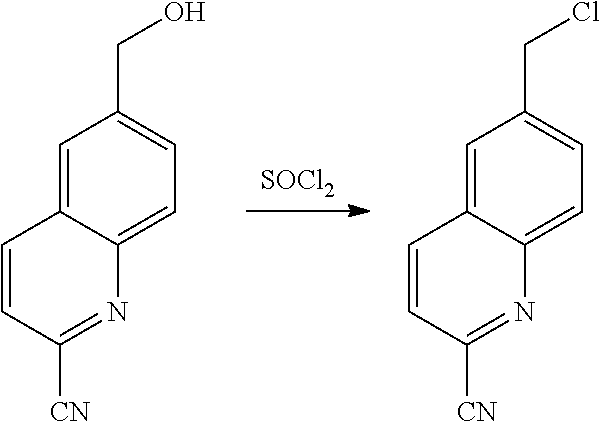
[SOCl2].C1=C2C(=CC=C1CO)N=C([CN])C=C2.C1=C2C(=CC=C1CCl)N=C([CN])C=C2
